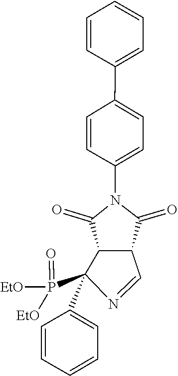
C1=CC=C(C2=CC=C(N3C(=O)C4C(C=NC4(P(=O)([EtO])[EtO])C4=CC=CC=C4)C3=O)C=C2)C=C1
